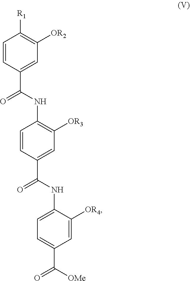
C1=CC(C(NC2=C([OR3])C=C(C(NC3=CC=C(C([OMe])=O)C=C3[OR4])=O)C=C2)=O)=CC([OR2])=C1[R1]
